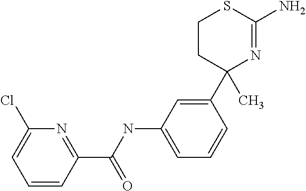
C1CC(C2=CC(NC(C3=NC(Cl)=CC=C3)=O)=CC=C2)(C)N=C(N)S1
